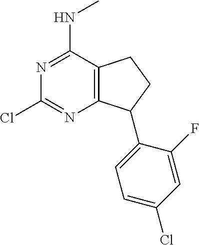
N1=C(NC)C2=C(N=C1Cl)C(C1=CC=C(Cl)C=C1F)CC2
